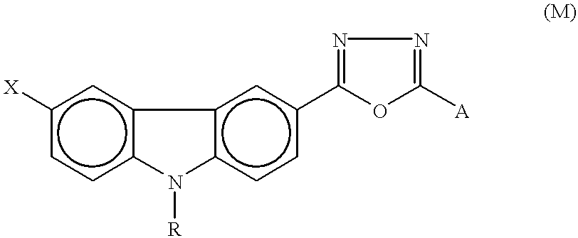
[X]c1ccc2c(c1)-c1c(ccc(C3=NN=C([A])O3)c1)N2[R]
